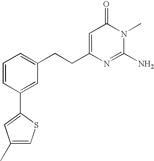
C1=CC(C2=CC(C)=CS2)=CC(CCC2=CC(=O)N(C)C(N)=N2)=C1
